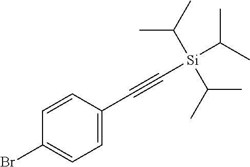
C1=CC(C#C[Si](C(C)C)(C(C)C)C(C)C)=CC=C1Br
